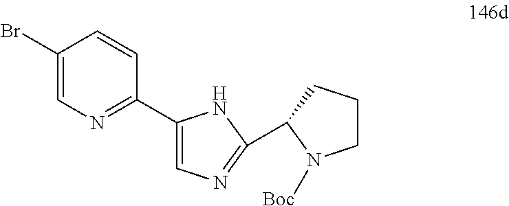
C1=C(Br)C=CC(C2=CN=C(C3CCCN3[Boc])N2)=N1
